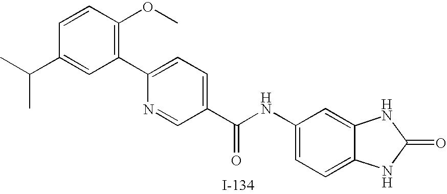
C1=CC(OC)=C(C2=CC=C(C(NC3=CC=C4C(=C3)NC(=O)N4)=O)C=N2)C=C1C(C)C
